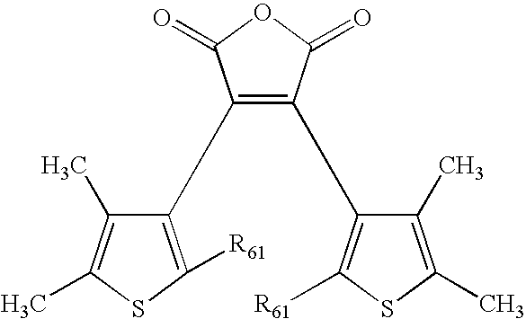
C1(C)=C(C)SC([R61])=C1C1=C(C2=C([R61])SC(C)=C2C)C(=O)OC1=O
